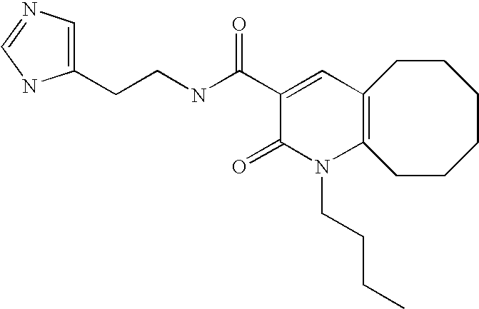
C1(CCNC(C2=CC3=C(N(CCCC)C2=O)CCCCCC3)=O)=CN=CN1
